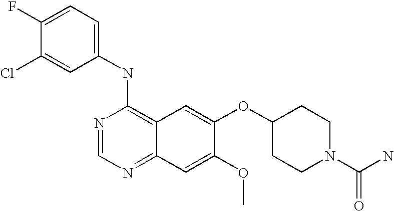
C1(NC2=C3C(=NC=N2)C=C(OC)C(OC2CCN(C(N)=O)CC2)=C3)=CC=C(F)C(Cl)=C1
